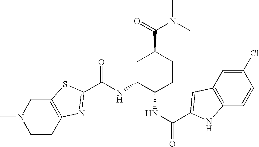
N(C1C(NC(=O)C2=CC3=C(C=CC(Cl)=C3)N2)CCC(C(=O)N(C)C)C1)C(=O)C1=NC2=C(CN(C)CC2)S1
